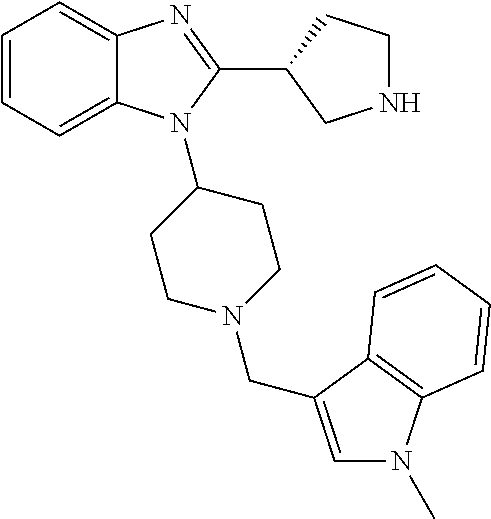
C1=CC=C2C(=C1)N=C(C1CNCC1)N2C1CCN(CC2=CN(C)C3=C2C=CC=C3)CC1
